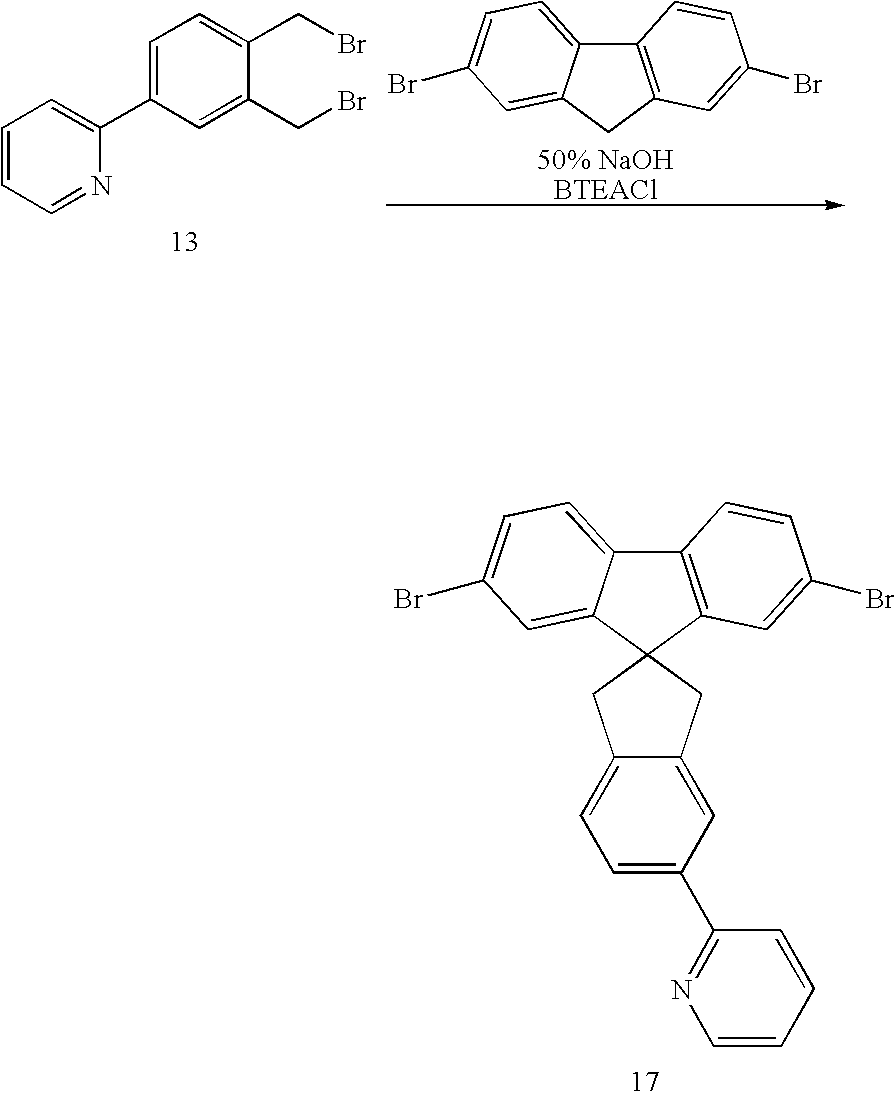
C12=C(C3(C4=CC(Br)=CC=C14)CC1=CC(C4=NC=CC=C4)=CC=C1C3)C=C(Br)C=C2.C1=CC=NC(C2=CC=C(CBr)C(CBr)=C2)=C1.C12=C(CC3=CC(Br)=CC=C13)C=C(Br)C=C2
